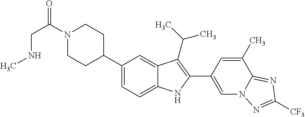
C(N1CCC(C2=CC=C3C(=C2)C(C(C)C)=C(C2=CN4C(=NC([CF3])=N4)C(C)=C2)N3)CC1)(=O)CNC
